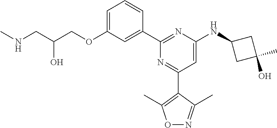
C1=C(OCC(CNC)O)C=C(C2=NC(NC3CC(O)(C)C3)=CC(C3=C(C)ON=C3C)=N2)C=C1
